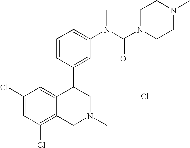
C1(Cl)=CC(Cl)=C2C(=C1)C(C1=CC(N(C(N3CCN(C)CC3)=O)C)=CC=C1)CN(C)C2.Cl
